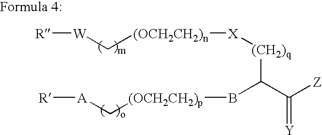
[R][W]C[(OCH2CH2)n][X][(CH2)q]C(C([Z])=[Y])B[(OCH2CH2)p]C[A][R]
